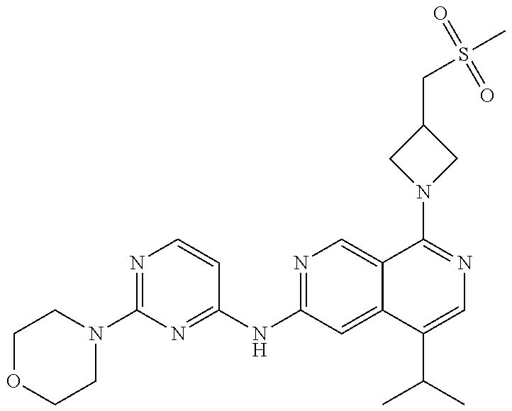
C1OCCN(C2=NC=CC(NC3=NC=C4C(=C3)C(C(C)C)=CN=C4N3CC(CS(C)(=O)=O)C3)=N2)C1
